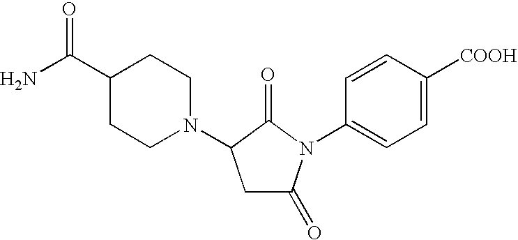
C1C(=O)N(C2=CC=C([COOH])C=C2)C(=O)C1N1CCC(C(N)=O)CC1
